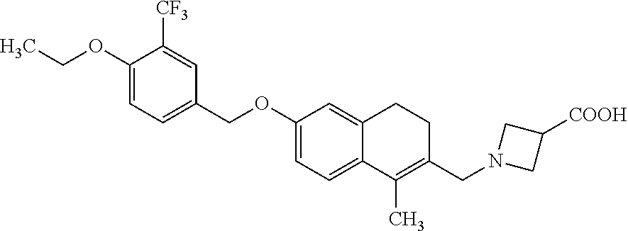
C1(OCC)=CC=C(COC2=CC=C3C(=C2)CCC(CN2CC([COOH])C2)=C3C)C=C1[CF3]
